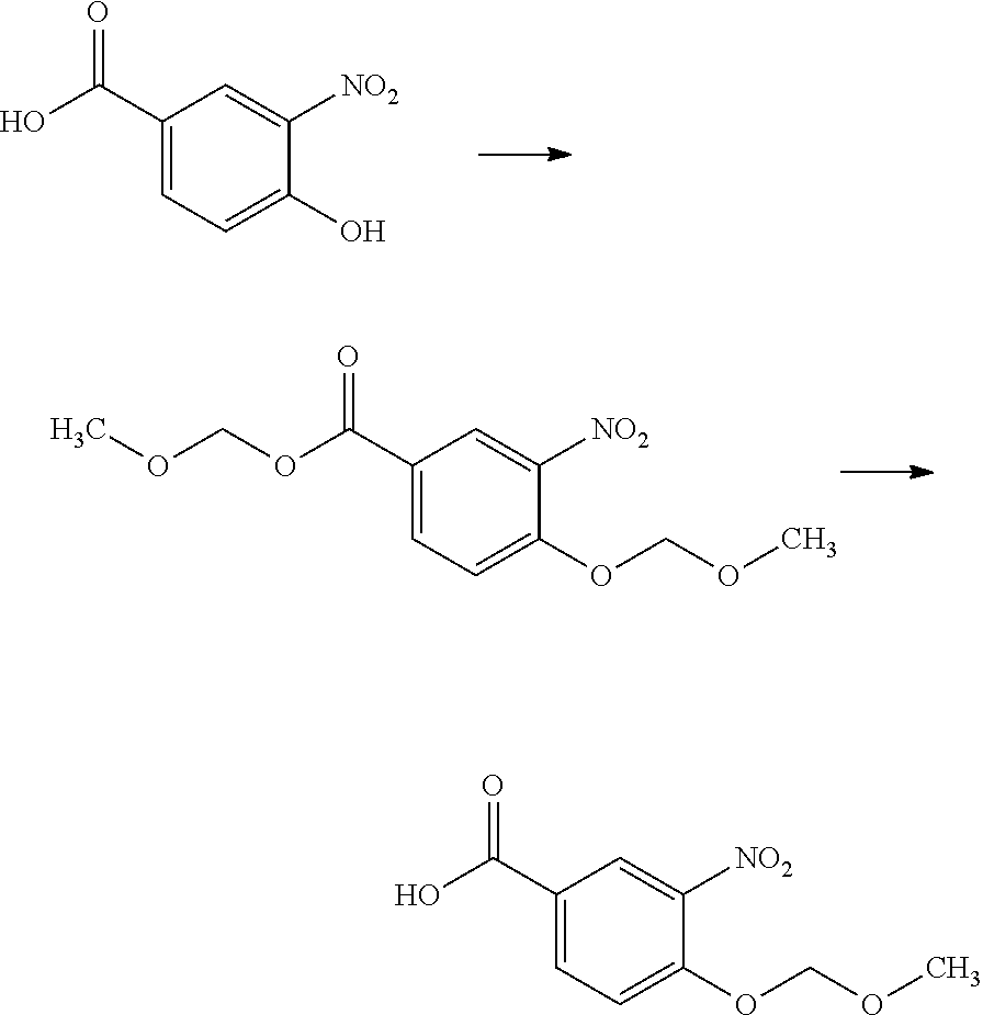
C1(C(=O)O)=CC=C(O)C([NO2])=C1.C1(C(OCOC)=O)=CC=C(OCOC)C([NO2])=C1.C1(C(O)=O)=CC=C(OCOC)C([NO2])=C1
